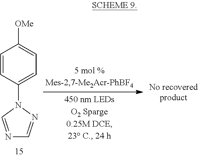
C1=CC(N2C=NC=N2)=CC=C1[OMe]
